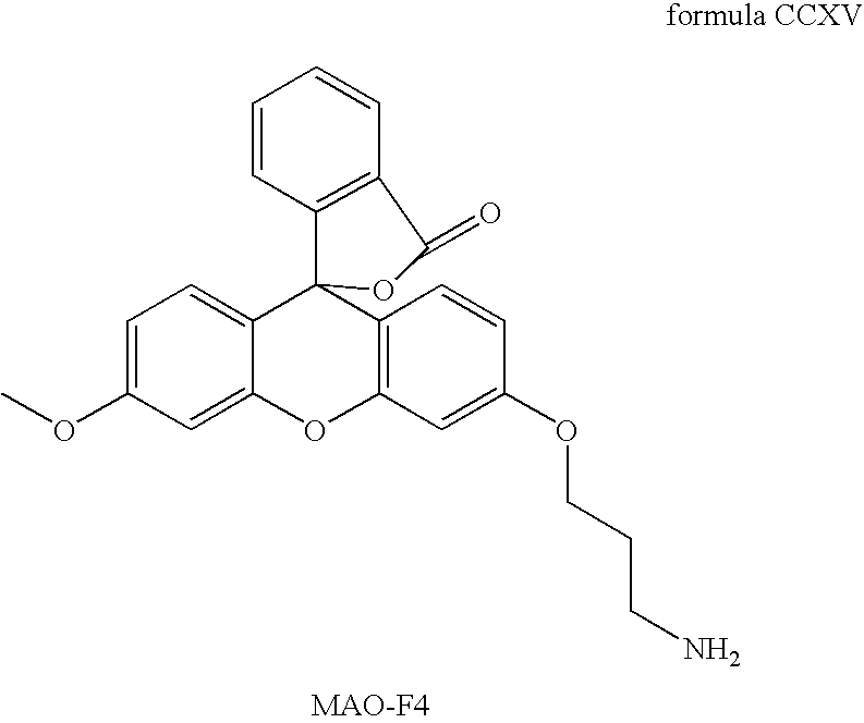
C1=C(OC)C=C2C(=C1)C1(C3=C(O2)C=C(OCCCN)C=C3)OC(=O)C2=C1C=CC=C2
